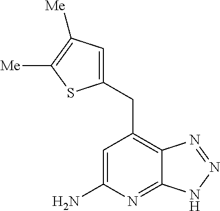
C1=C(N)N=C2C(=C1CC1=CC([Me])=C([Me])S1)N=NN2
